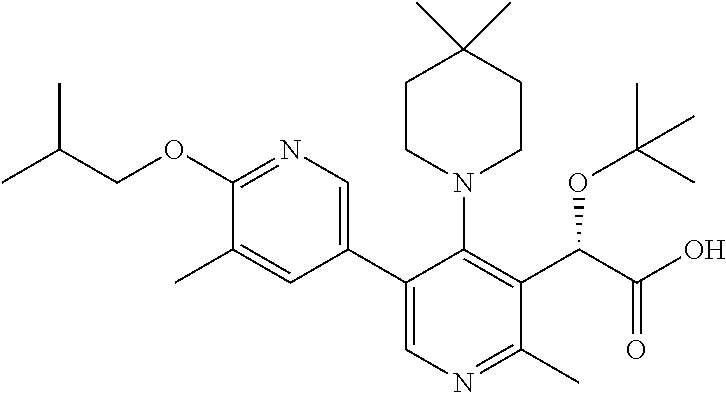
C1(OCC(C)C)=NC=C(C2=CN=C(C)C(C(C(O)=O)OC(C)(C)C)=C2N2CCC(C)(C)CC2)C=C1C
